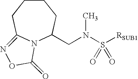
C1CCC2=NOC(=O)N2C(CN(S([RSUB1])(=O)=O)C)C1
